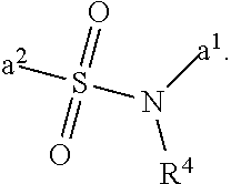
[a2]S(N([a1])[R4])(=O)=O
